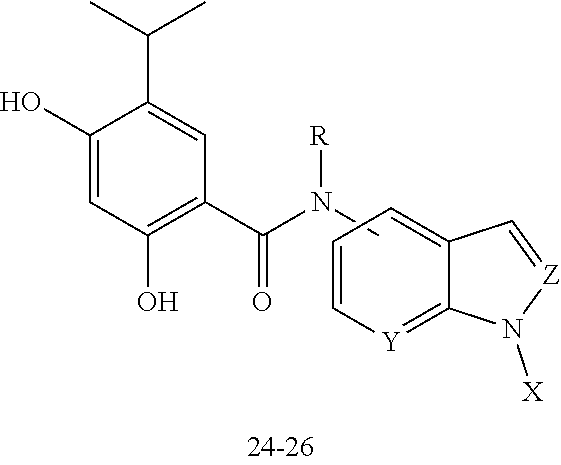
C1(O)=CC(O)=C(C(N(C)[R])=O)C=C1C(C)C.C1=C[Y]=C2C(=C1)C=[Z]N2[X]
